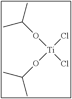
CC(C)O[Ti](Cl)(Cl)OC(C)C
